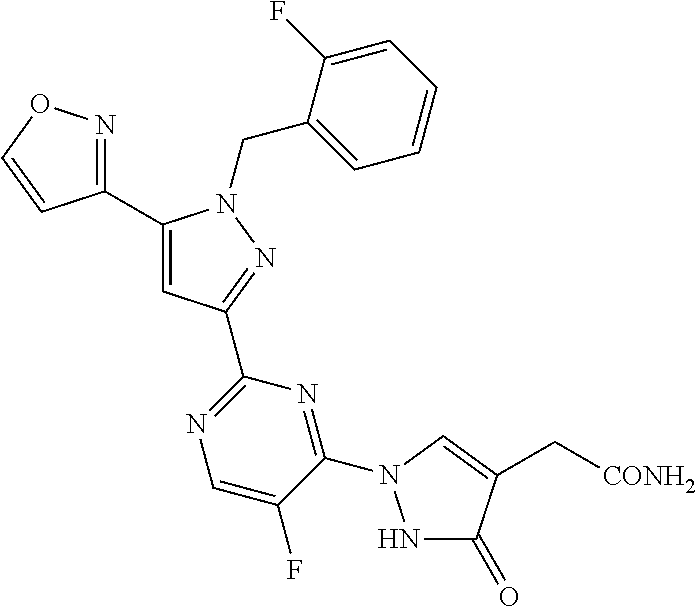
C1(C2=CC(C3=NC=C(F)C(N4NC(=O)C(C[CONH2])=C4)=N3)=NN2CC2=CC=CC=C2F)=NOC=C1
